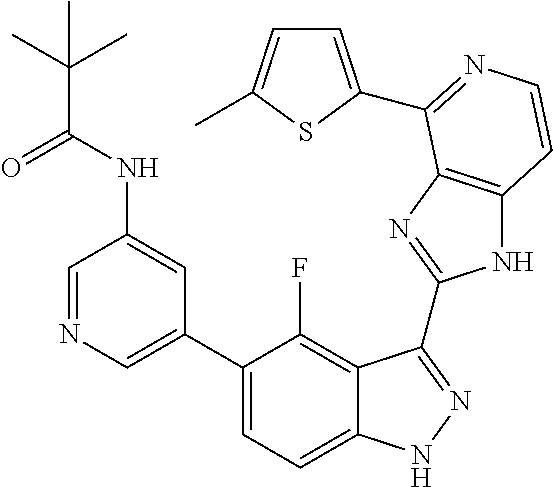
C1=C(C2=CC=C3C(=C2F)C(C2=NC4=C(N2)C=CN=C4C2=CC=C(C)S2)=NN3)C=C(NC(C(C)(C)C)=O)C=N1
